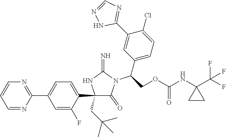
C1(C2=CC=C(C3=NC=CC=N3)C=C2F)(CC(C)(C)C)C(=O)N(C(C2=CC=C(Cl)C(C3=NC=NN3)=C2)COC(NC2(C(F)(F)F)CC2)=O)C(=N)N1
